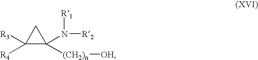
C1([R4])([R3])C([(CH2)n][OH])(N([R1])[R2])C1
